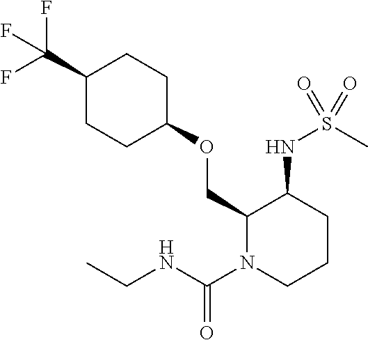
C1(COC2CCC(C(F)(F)F)CC2)N(C(NCC)=O)CCCC1NS(C)(=O)=O
